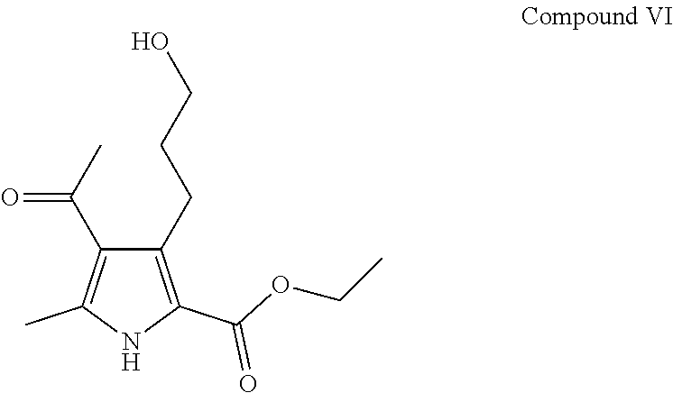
C1(CCCO)=C(C(OCC)=O)NC(C)=C1C(C)=O
